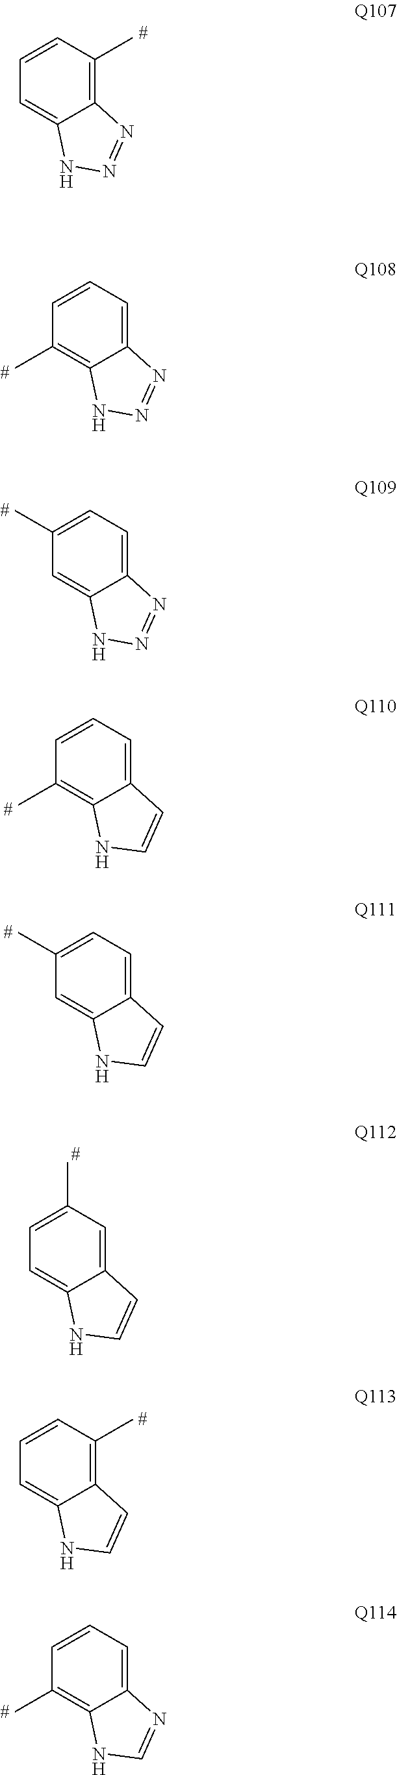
C1=CC(C)=C2C(=C1)NN=N2.C1=CC=C2C(=C1C)NN=N2.C1(C)=CC=C2C(=C1)NN=N2.C1=CC=C2C(=C1C)NC=C2.C1(C)=CC=C2C(=C1)NC=C2.C1=C(C)C=C2C(=C1)NC=C2.C1=CC(C)=C2C(=C1)NC=C2.C1=CC=C2C(=C1C)NC=N2
